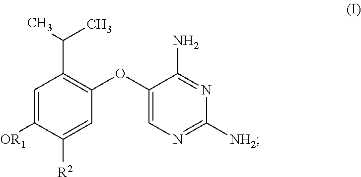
C1=C([OR1])C([R2])=CC(OC2=CN=C([NH2])N=C2N)=C1C(C)C
